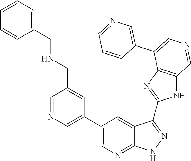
C1=NC=C(C2=CN=C3C(=C2)C(C2=NC4=C(N2)C=NC=C4C2=CN=CC=C2)=NN3)C=C1CNCC1=CC=CC=C1
